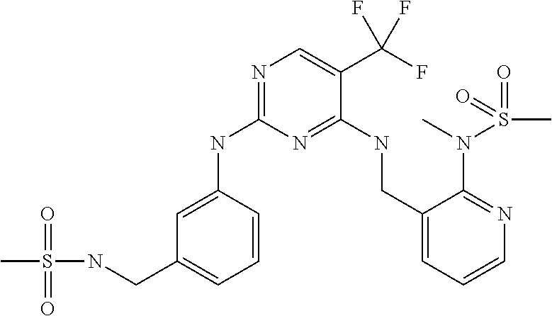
C1=C(NC2=NC=C(C(F)(F)F)C(NCC3=CC=CN=C3N(C)S(=O)(C)=O)=N2)C=CC=C1CNS(=O)(=O)C
